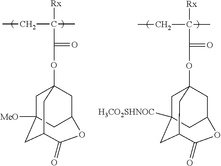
C(C(C)([Rx])C(OC12CC3([MeO])CC(C(=O)OC(C1)C3)C2)=O)C.C(C(C)([Rx])C(OC12CC3([H3CO2SHNOC])CC(C(=O)OC(C1)C3)C2)=O)C
